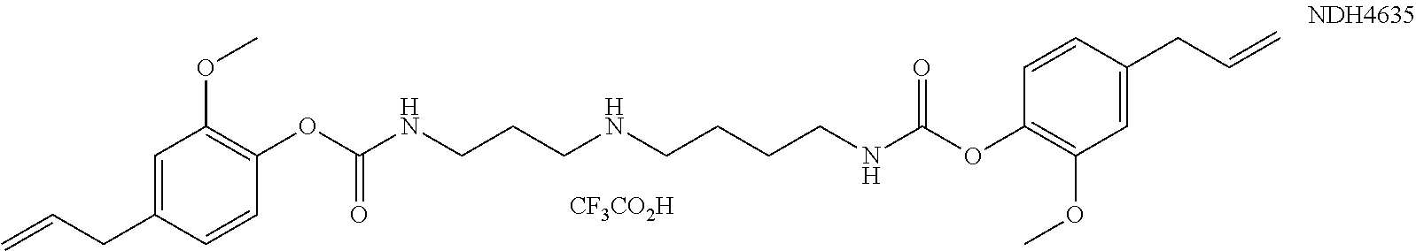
C=CCC1=CC(OC)=C(OC(NCCCNCCCCNC(OC2=C(OC)C=C(CC=C)C=C2)=O)=O)C=C1.[CF3CO2H]
